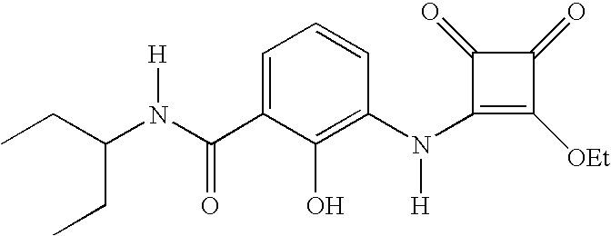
C1(N(C2=C(O)C(C(N(C(CC)CC)[H])=O)=CC=C2)[H])=C([OEt])C(=O)C1=O
